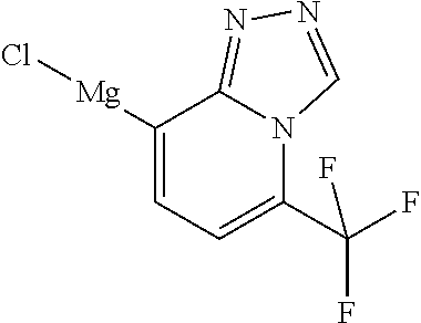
C1([Mg]Cl)=CC=C(C(F)(F)F)N2C1=NN=C2
